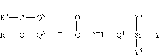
[R1]C([Q3][T]C(=O)N[Q4][Si]([Y5])([Y6])[Y4])(C)C([R2])([Q3])C
